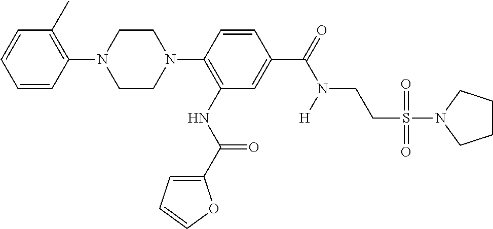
C1CN(C2=C(NC(C3=CC=CO3)=O)C=C(C(=O)N(CCS(=O)(=O)N3CCCC3)[H])C=C2)CCN1C1=C(C)C=CC=C1
